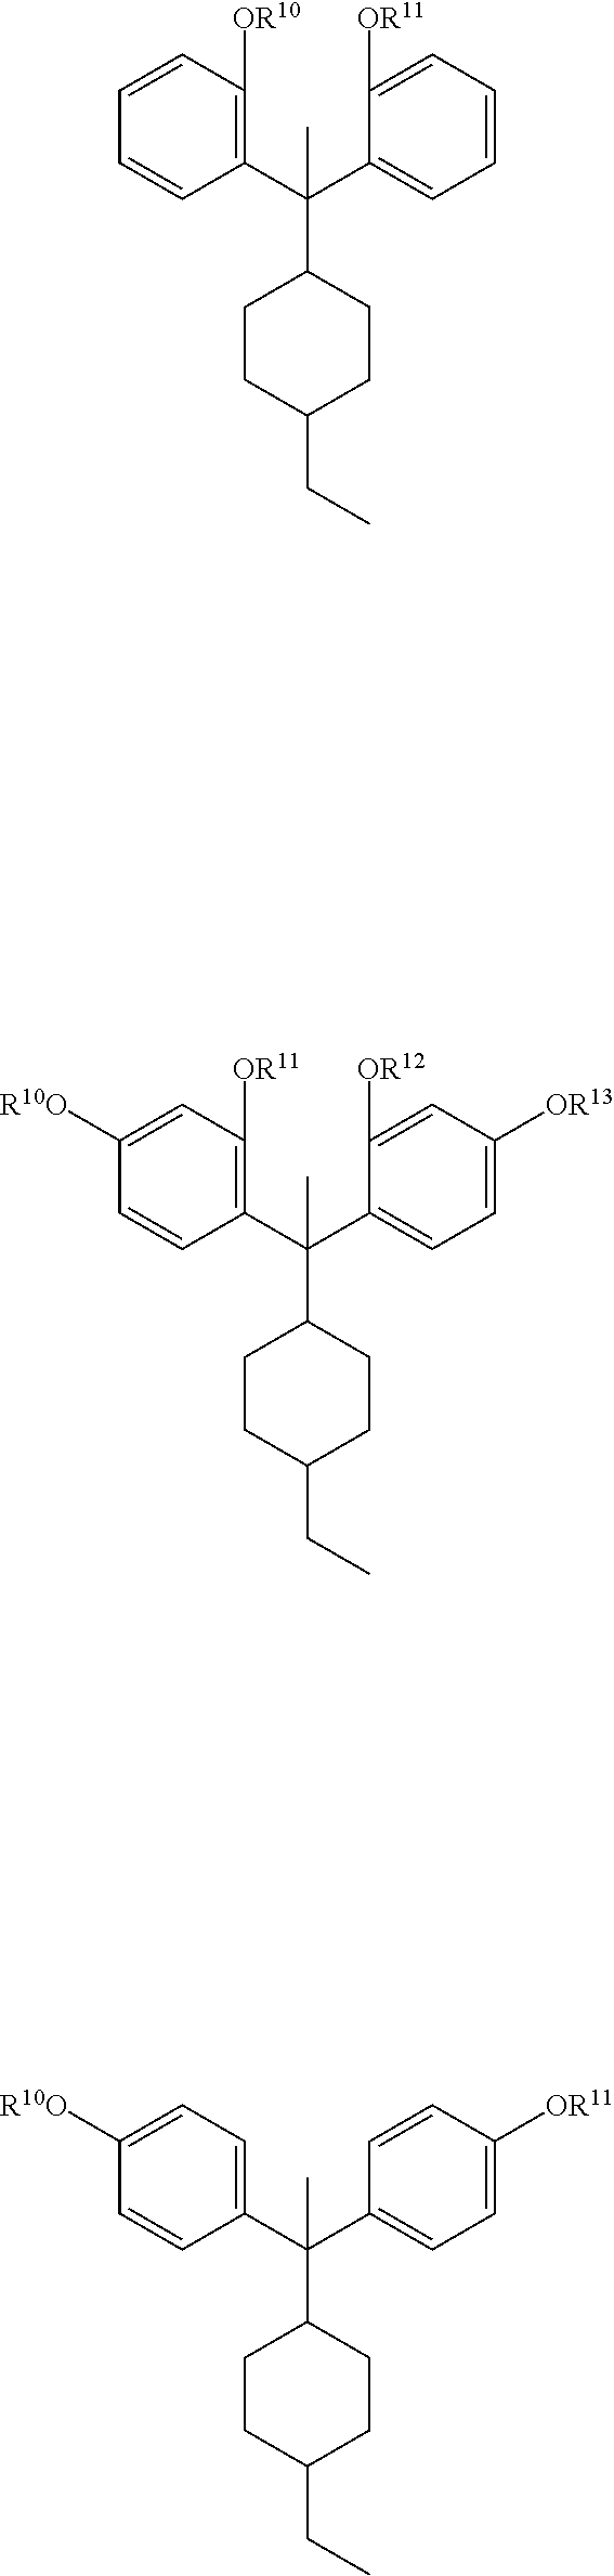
C1(C(C2=CC=C([R10O])C=C2)(C)C2CCC(CC)CC2)=CC=C([OR11])C=C1.C1(C(C2=C([OR10])C=CC=C2)(C)C2CCC(CC)CC2)=CC=CC=C1[OR11].C1=C(C(C2=C([OR11])C=C([R10O])C=C2)(C)C2CCC(CC)CC2)C([OR12])=CC([OR13])=C1
